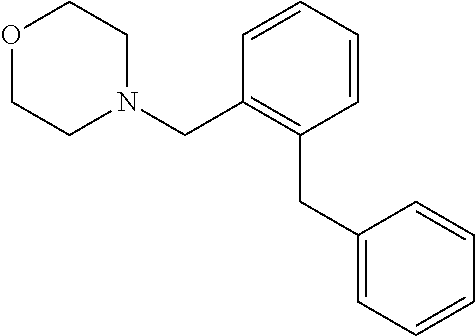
O1CCN(CC2=C(CC3=CC=CC=C3)C=CC=C2)CC1
